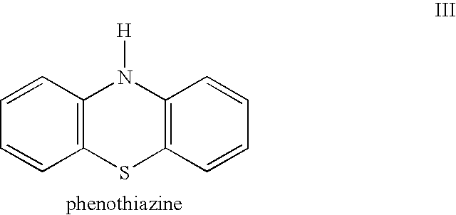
C1=CC2=C(C=C1)SC1=C(N2[H])C=CC=C1
